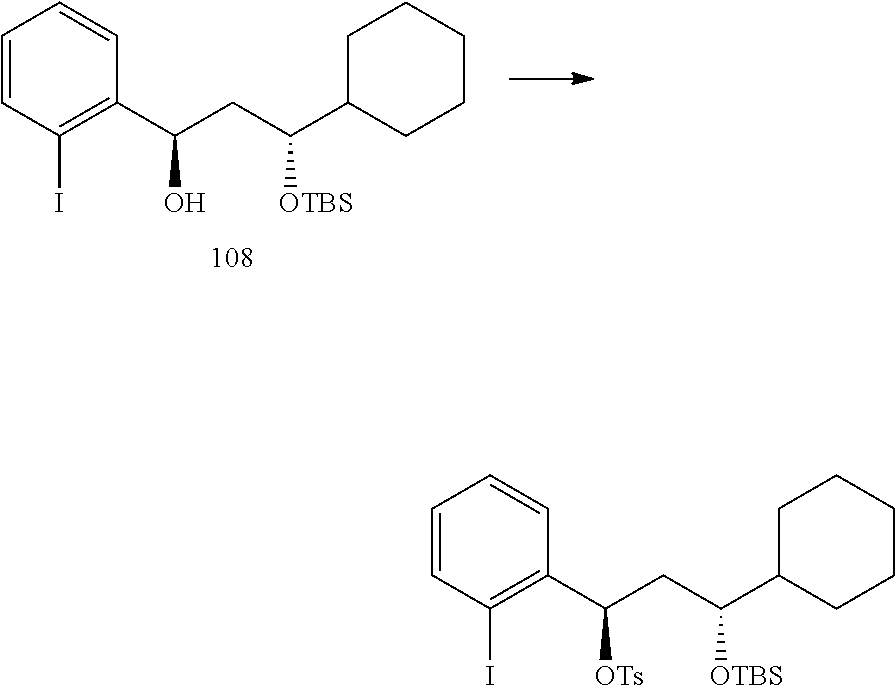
C1=CC(I)=C(C(CC(C2CCCCC2)[OTBS])[OTs])C=C1.C1=CC(I)=C(C(CC(C2CCCCC2)[OTBS])O)C=C1
